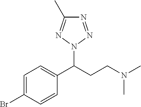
C1=C(Br)C=CC(C(CCN(C)C)N2N=C(C)N=N2)=C1
